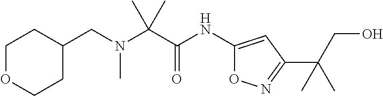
C1OCCC(CN(C(C(NC2=CC(C(CO)(C)C)=NO2)=O)(C)C)C)C1
